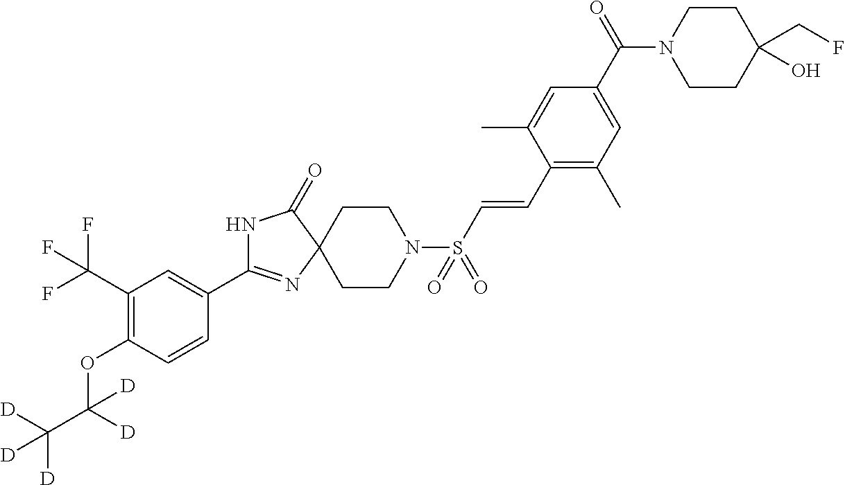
N1C(C2=CC(C(F)(F)F)=C(OC([D])(C([D])([D])[D])[D])C=C2)=NC2(C1=O)CCN(S(C=CC1=C(C)C=C(C(N3CCC(CF)(O)CC3)=O)C=C1C)(=O)=O)CC2
